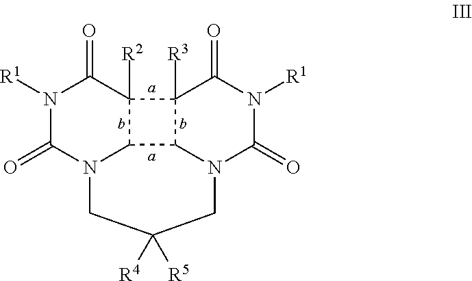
C12([R2])C3C4C1([R3])C(=O)N([R1])C(=O)N4CC([R5])([R4])CN3C(=O)N([R1])C2=O
